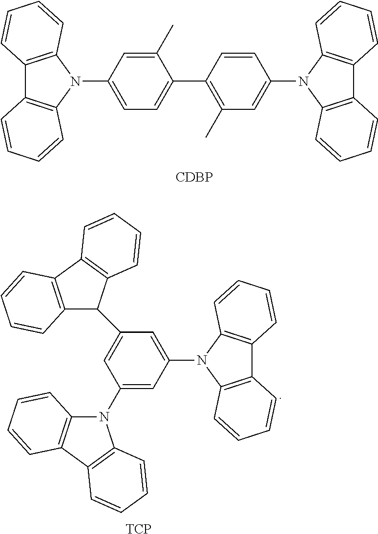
C1=C(C)C(C2=C(C)C=C(N3C4=C(C5=C3C=CC=C5)C=CC=C4)C=C2)=CC=C1N1C2=C(C3=C1C=CC=C3)C=CC=C2.[CDBP].C1=C(C2C3=C(C4=C2C=CC=C4)C=CC=C3)C=C(N2C3=C(C4=C2C=CC=C4)C=CC=C3)C=C1N1C2=C(C3=C1C=CC=C3)C=CC=C2.[TCP]
